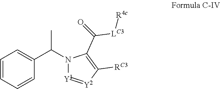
C1=CC=CC(C(N2[Y1]=[Y2]C([RC3])=C2C([LC3][R4c])=O)C)=C1
